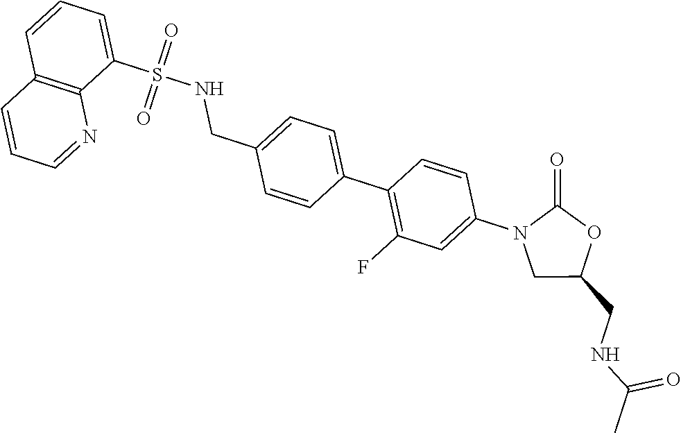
C(C1=CC=C(C2=C(F)C=C(N3CC(CNC(C)=O)OC3=O)C=C2)C=C1)NS(=O)(=O)C1=CC=CC2=C1N=CC=C2
